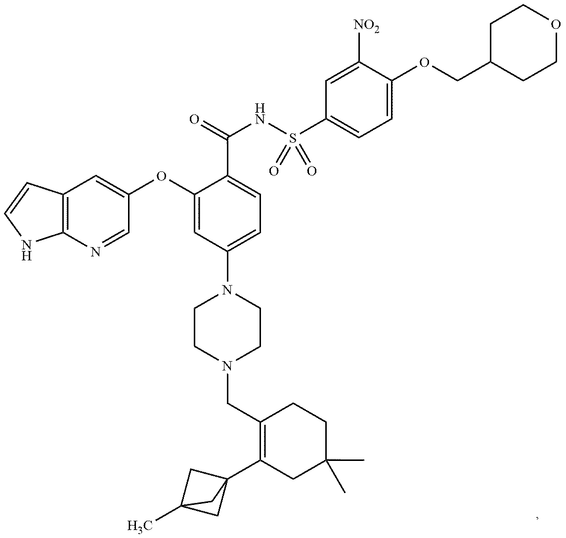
C1(CN2CCN(C3=CC=C(C(NS(C4=CC=C(OCC5CCOCC5)C([NO2])=C4)(=O)=O)=O)C(OC4=CC5=C(N=C4)NC=C5)=C3)CC2)=C(C23CC(C)(C2)C3)CC(C)(C)CC1
